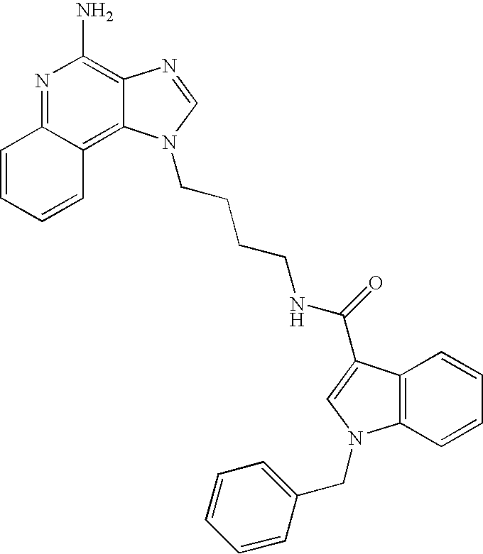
C1=CC=CC2=C3C(=C(N)N=C12)N=CN3CCCCNC(=O)C1=CN(CC2=CC=CC=C2)C2=C1C=CC=C2
